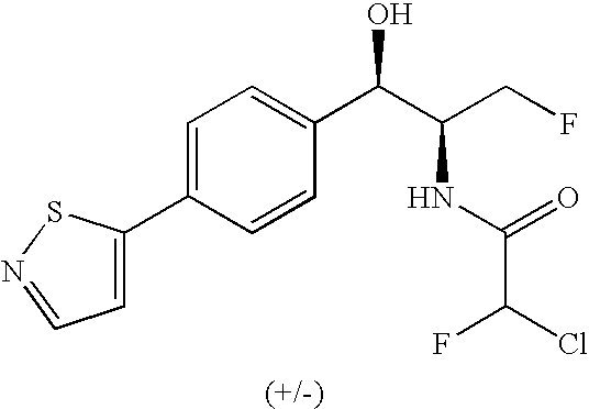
C1=C(C2=CC=NS2)C=CC(C(C(CF)NC(=O)C(Cl)F)O)=C1
